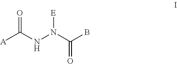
[A]C(NN(C(=O)B)[E])=O
